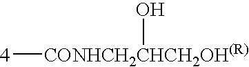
[4][CONHCH2CHCH2OH(R)]O
